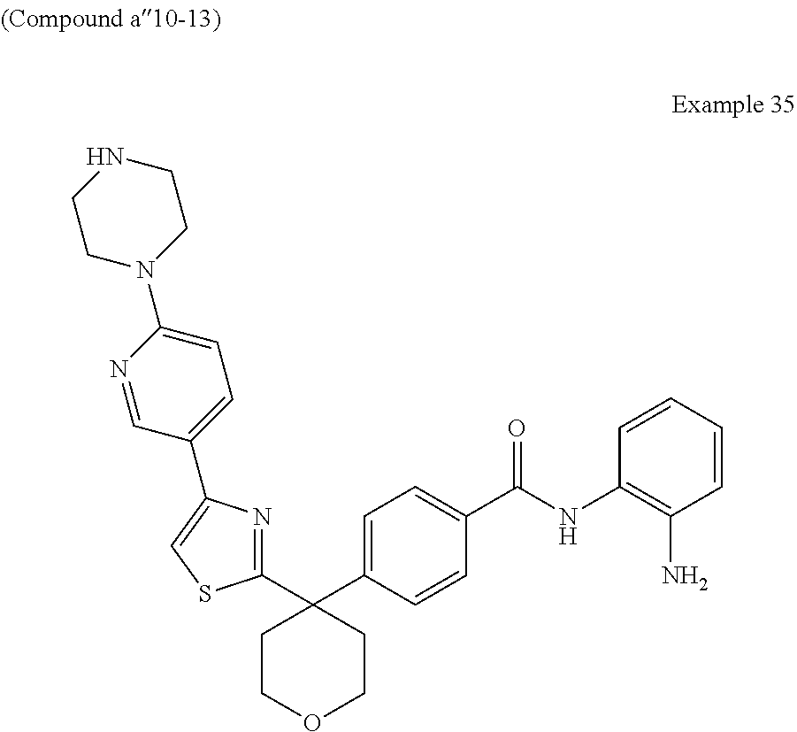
C1=CC(NC(C2=CC=C(C3(C4=NC(C5=CC=C(N6CCNCC6)N=C5)=CS4)CCOCC3)C=C2)=O)=C(N)C=C1
